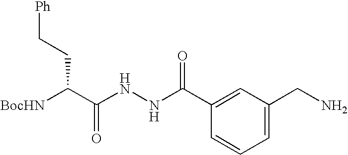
[BocHN]C(C(NNC(C1=CC(CN)=CC=C1)=O)=O)CC[Ph]
